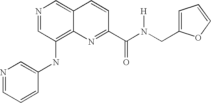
N1=CC(NC2=CN=CC=C2)=C2C(=C1)C=CC(C(N(CC1=CC=CO1)[H])=O)=N2
